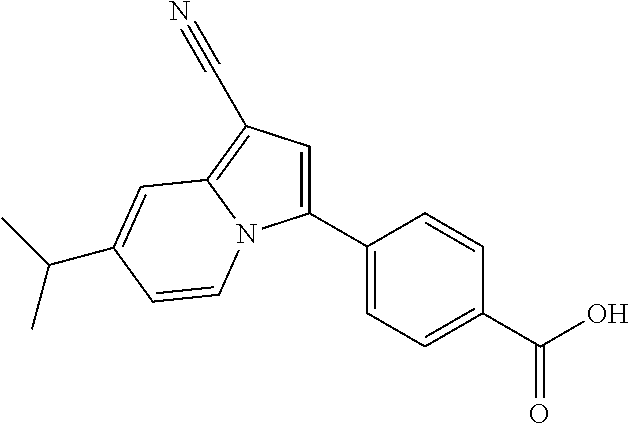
C1(C2=CC=C(C(O)=O)C=C2)=CC(C#N)=C2N1C=CC(C(C)C)=C2
